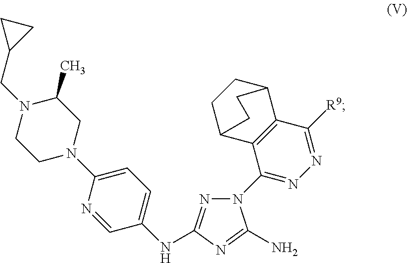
N1(C2=NN=C([R9])C3=C2C2CCC3CC2)N=C(NC2=CC=C(N3CC(C)N(CC4CC4)CC3)N=C2)N=C1N
